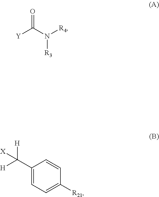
O=C(N([R4])[R3])[Y].C1(C([H])([H])[X])=CC=C([R21])C=C1
